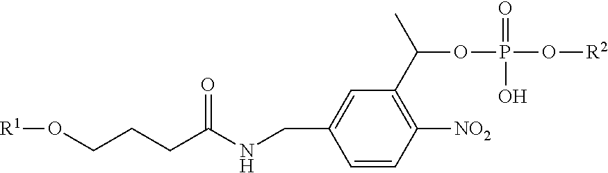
C1=CC([NO2])=C(C(C)OP(O[R2])(=O)O)C=C1CNC(CCCO[R1])=O
